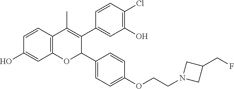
C12=C(C=CC(O)=C1)C(C)=C(C1=CC(O)=C(Cl)C=C1)C(C1=CC=C(OCCN3CC(CF)C3)C=C1)O2
